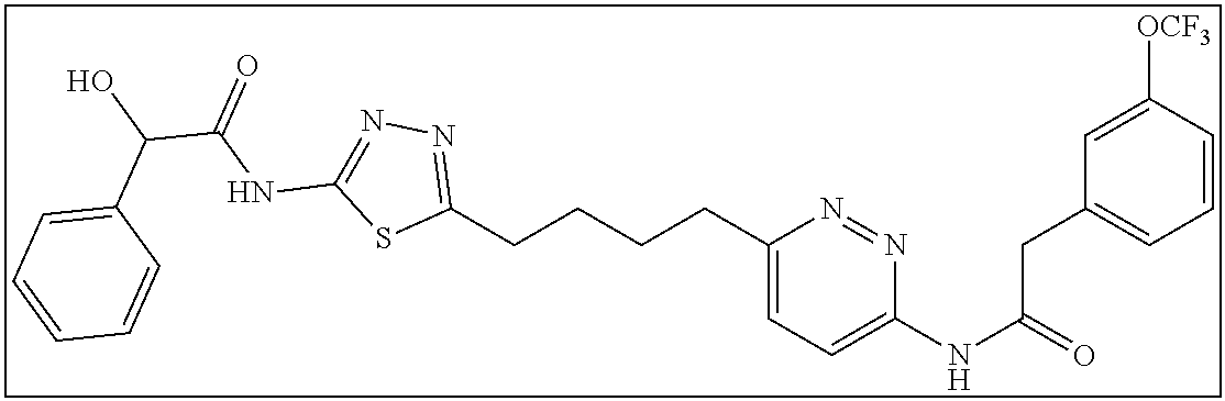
C1(CCCCC2=CC=C(NC(=O)CC3=CC=CC([OCF3])=C3)N=N2)=NN=C(NC(C(C2=CC=CC=C2)O)=O)S1
